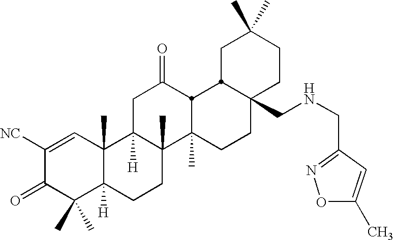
C1([NC])=CC2(C)C([H])(C(C)(C)C1=O)CCC1(C)C2([H])CC(=O)C2C1(C)CCC1(CNCC3=NOC(C)=C3)CCC(C)(C)CC12
